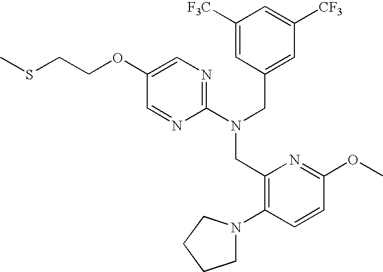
C1(OCCSC)=CN=C(N(CC2=CC([CF3])=CC([F3C])=C2)CC2=C(N3CCCC3)C=CC(OC)=N2)N=C1
